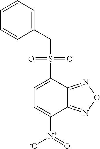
C1=C([N+]([-O])=O)C2=NON=C2C(S(=O)(=O)CC2=CC=CC=C2)=C1
